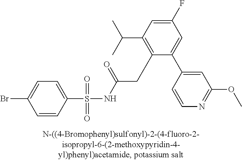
C1(S(NC(CC2=C(C(C)C)C=C(F)C=C2C2=CC(OC)=NC=C2)=O)(=O)=O)=CC=C(Br)C=C1
